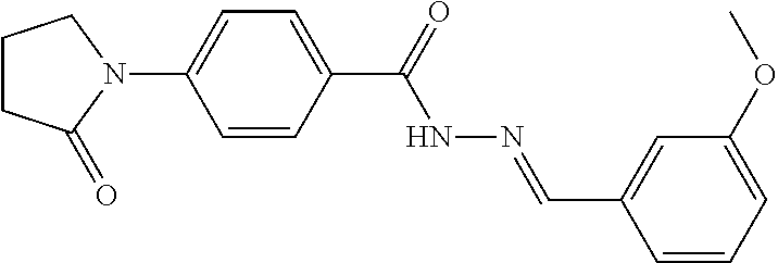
C1(C(=O)NN=CC2=CC(OC)=CC=C2)=CC=C(N2CCCC2=O)C=C1
